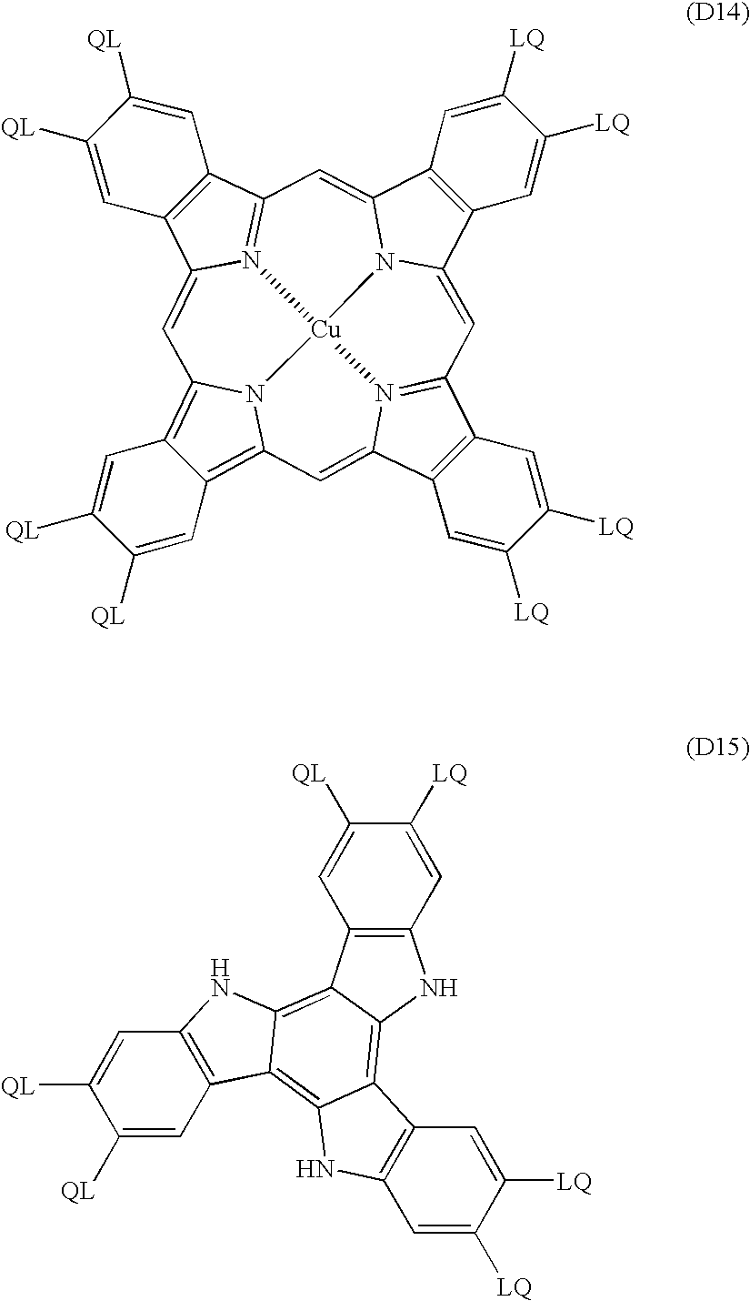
C12=C3N4C(=C1C=C([QL])C([QL])=C2)C=C1C2=C(C5=N1[Cu]41N4=C(C6=C(C4=C3)C=C([QL])C([QL])=C6)C=C3C4=C(C(=C5)N31)C=C([LQ])C([LQ])=C4)C=C([LQ])C([LQ])=C2.C1([LQ])=CC2=C(C=C1[QL])C1=C3C(=C4C(=C1N2)C1=C(N4)C=C([LQ])C([LQ])=C1)C1=C(N3)C=C([QL])C([QL])=C1
